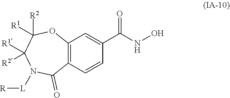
C1([R1])([R2])N([L][R])C(=O)C2=C(OC1([R2])[R1])C=C(C(NO)=O)C=C2
